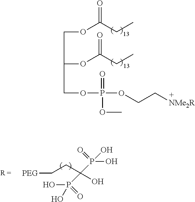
O(C(CC)=O)CC(OC(CC)=O)COP(=O)(OCC[NMe2R])OC.[PEG]CCC(P(O)(O)=O)(P(=O)(O)O)O
